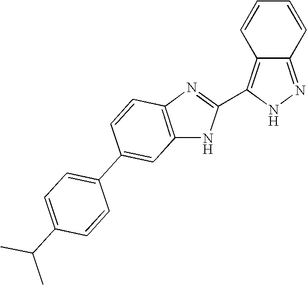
C1=CC2=C(C3=NC4=C(N3)C=C(C3=CC=C(C(C)C)C=C3)C=C4)NN=C2C=C1
